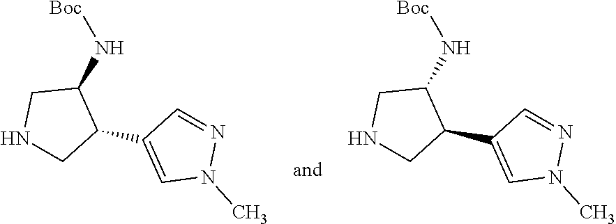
[Boc]NC1CNCC1C1=CN(C)N=C1.[Boc]NC1CNCC1C1=CN(C)N=C1
